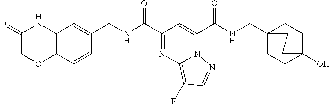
C(C1=NC2=C(F)C=NN2C(C(NCC23CCC(O)(CC2)CC3)=O)=C1)(=O)NCC1=CC2=C(C=C1)OCC(=O)N2
